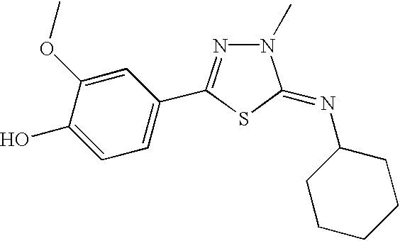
C1=C(O)C(OC)=CC(C2=NN(C)C(=NC3CCCCC3)S2)=C1
